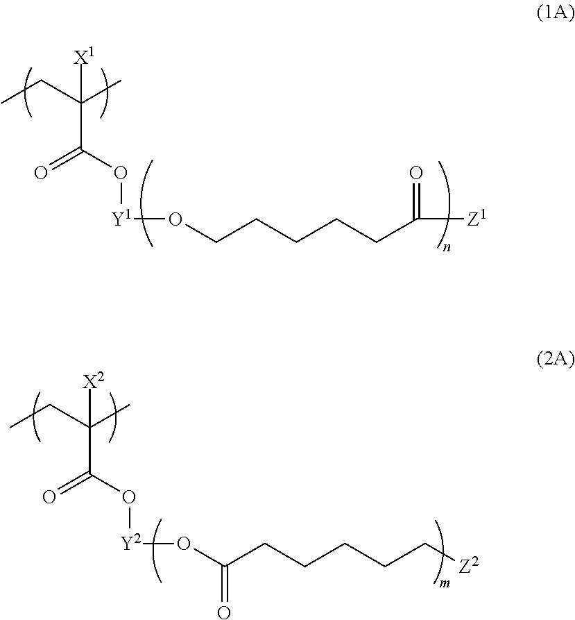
CCC(C)([X1])C(O[Y1]OCCCCCC(=O)[Z1])=O.CCC(C)([X2])C(O[Y2]OC(CCCCC[Z2])=O)=O
